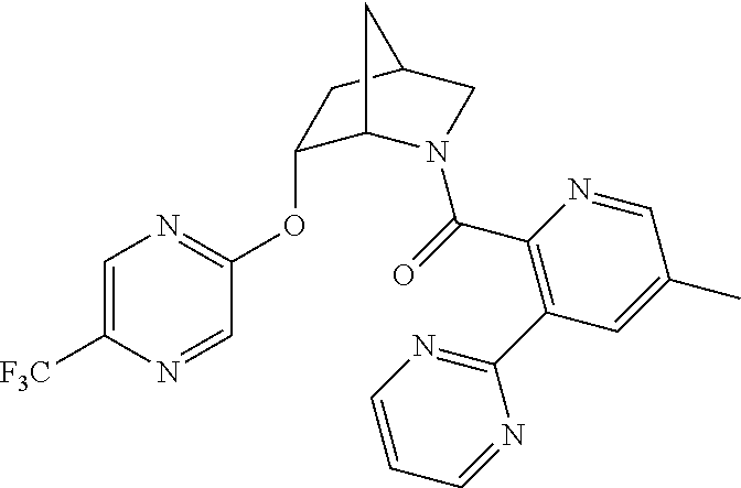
C1(OC2=NC=C([F3C])N=C2)C2N(C(=O)C3=C(C4=NC=CC=N4)C=C(C)C=N3)CC(C1)C2
